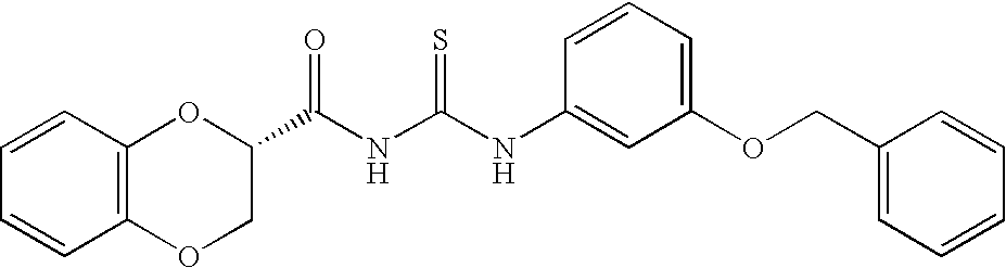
C(NC(NC1=CC(OCC2=CC=CC=C2)=CC=C1)=S)(=O)C1OC2=C(OC1)C=CC=C2
